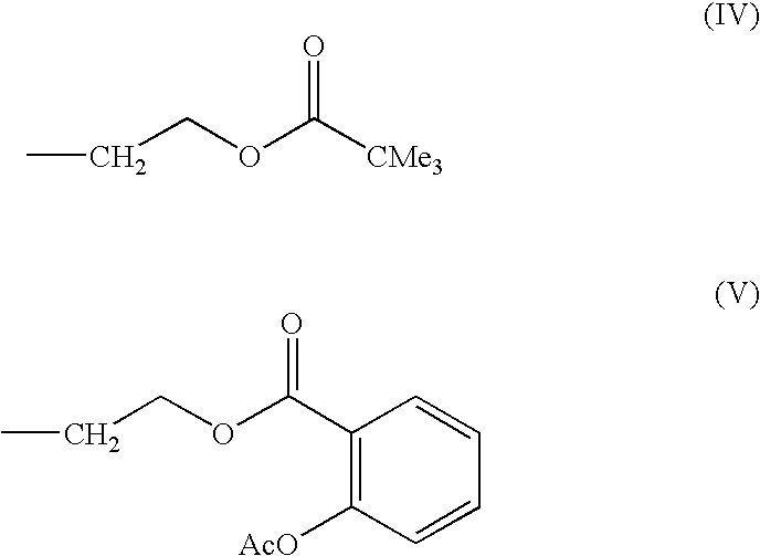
CCCOC(=O)[CMe3].CCCOC(=O)C1=C([AcO])C=CC=C1
